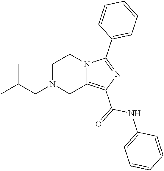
C1N(CC(C)C)CC2=C(C(=O)NC3=CC=CC=C3)N=C(C3=CC=CC=C3)N2C1
